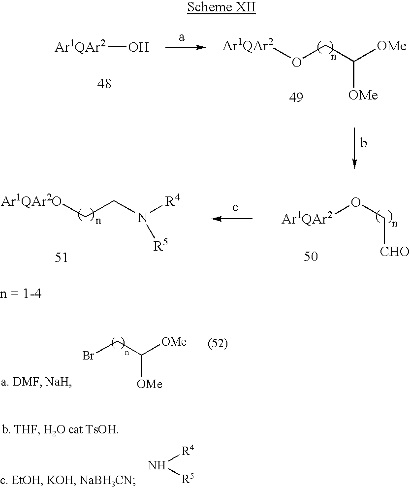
[Ar1QAr2]O.[Ar1QAr2]OCC([OMe])[OMe].[Ar1QAr2]OC[CHO].[Ar1QAr2O]CCN([R4])[R5].BrCC([OMe])[OMe].[R4]N[R5]
